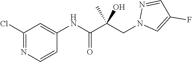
C1(Cl)=NC=CC(NC(C(CN2C=C(F)C=N2)(C)O)=O)=C1
